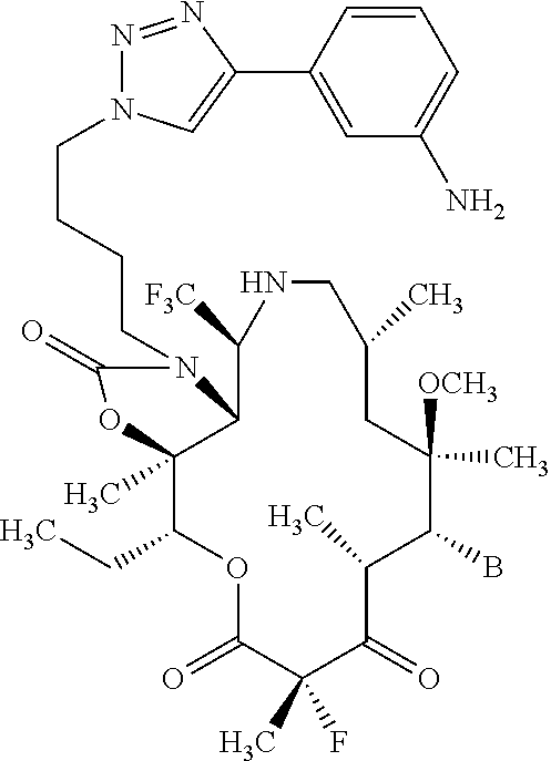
O1C(=O)C(C)(F)C(=O)C(C)C(B)C([OCH3])(C)CC(C)CNC([F3C])C2C(C)(C1CC)OC(=O)N2CCCCN1N=NC(C2=CC(N)=CC=C2)=C1
